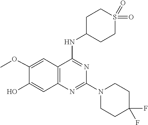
N1(C2=NC3=C(C=C(OC)C(O)=C3)C(NC3CCS(=O)(=O)CC3)=N2)CCC(F)(F)CC1
